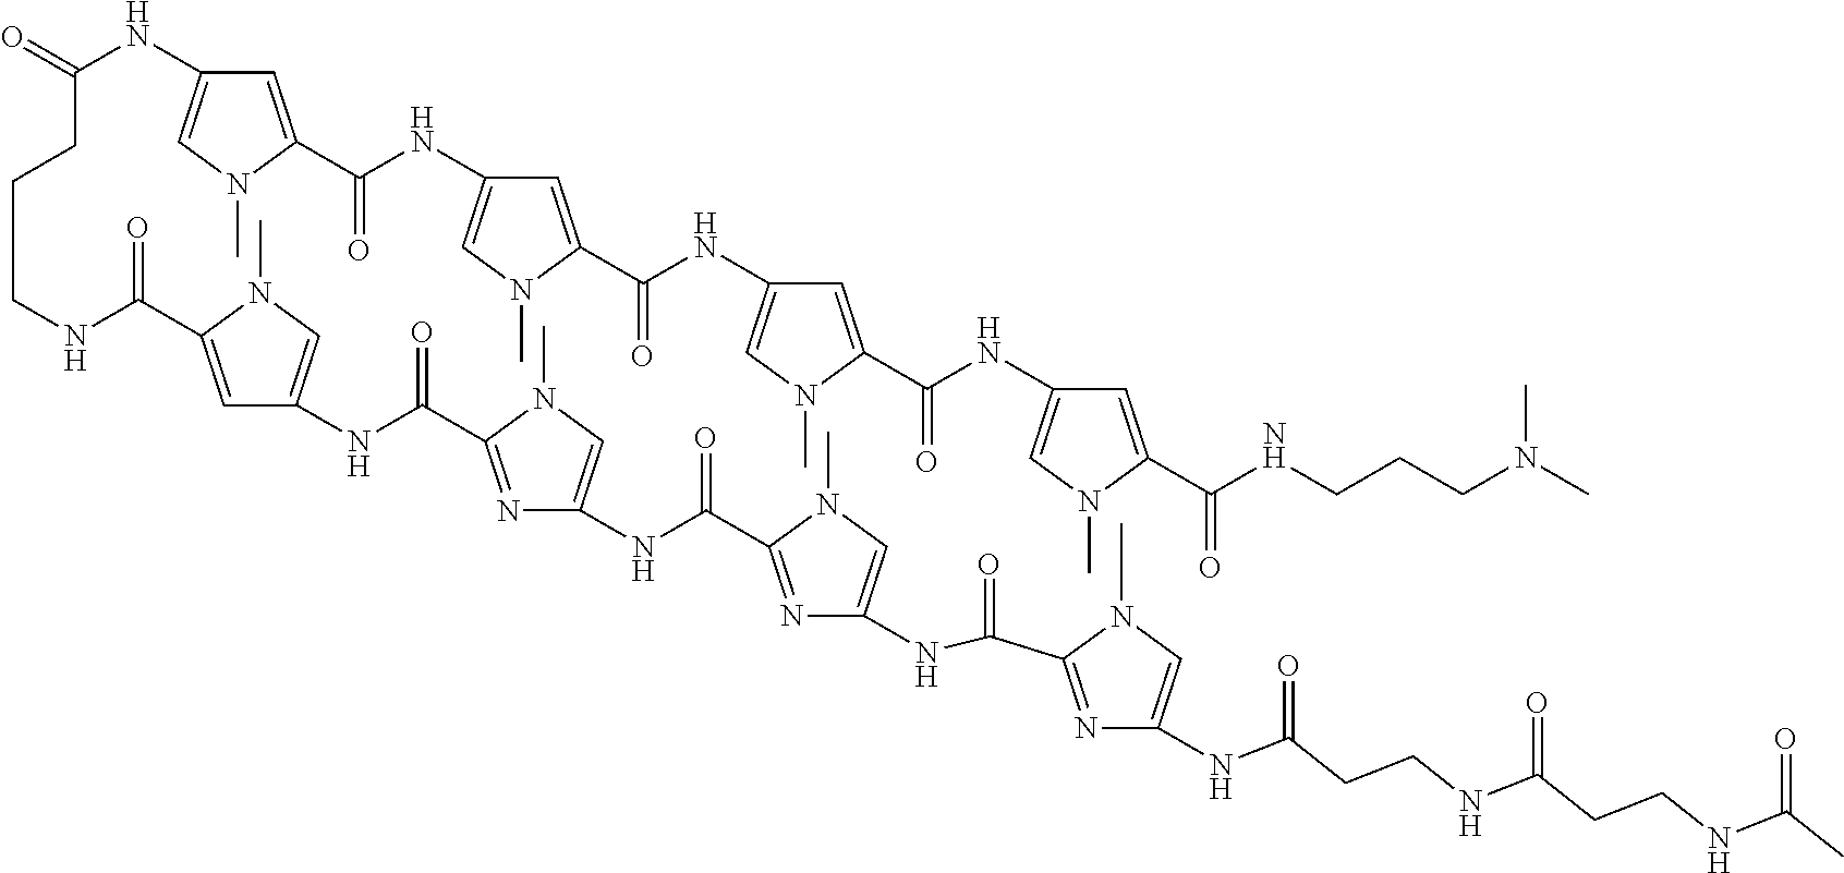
C1=C(C(=O)NC2=CN(C)C(C(=O)NC3=CN(C)C(C(=O)NC4=CN(C)C(C(NCCCN(C)C)=O)=C4)=C3)=C2)N(C)C=C1NC(CCCNC(C1=CC(NC(C2=NC(NC(C3=NC(NC(C4=NC(NC(CCNC(CCNC(C)=O)=O)=O)=CN4C)=O)=CN3C)=O)=CN2C)=O)=CN1C)=O)=O
